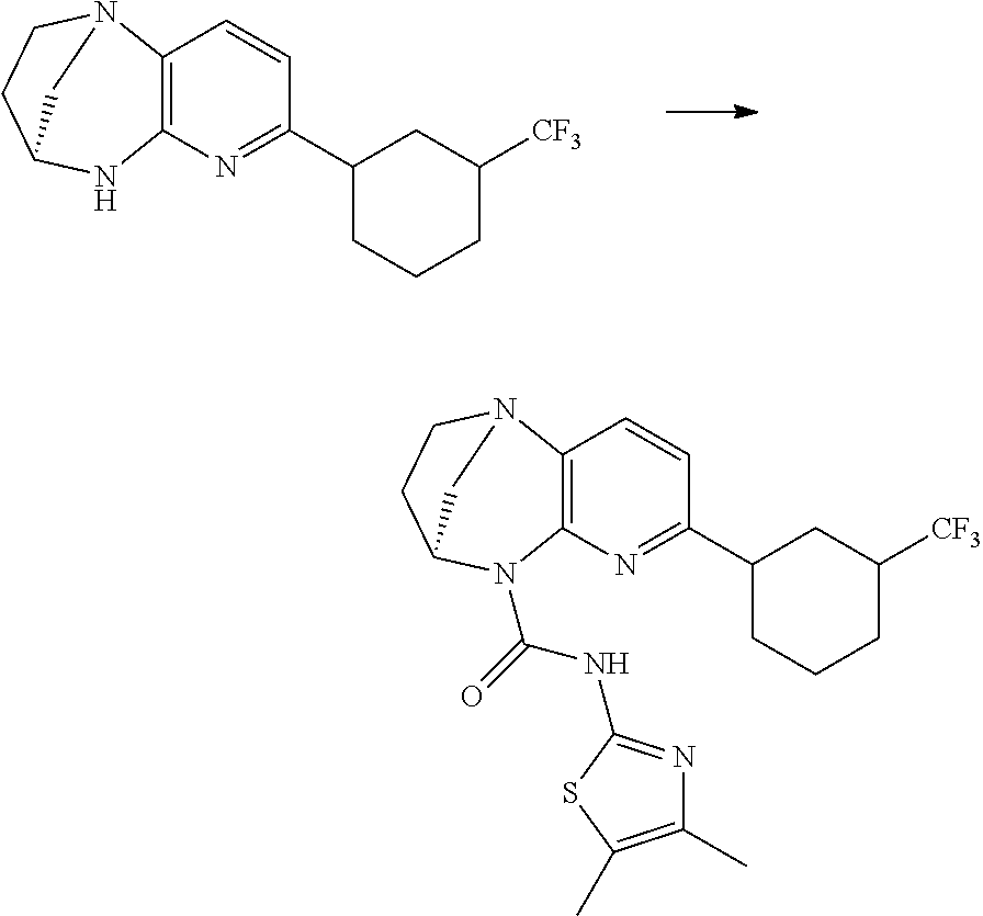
C12=C(N=C(C3CCCC([CF3])C3)C=C1)NC1CCN2C1.C12=C(N=C(C3CCCC([CF3])C3)C=C1)N(C(=O)NC1=NC(C)=C(C)S1)C1CCN2C1
